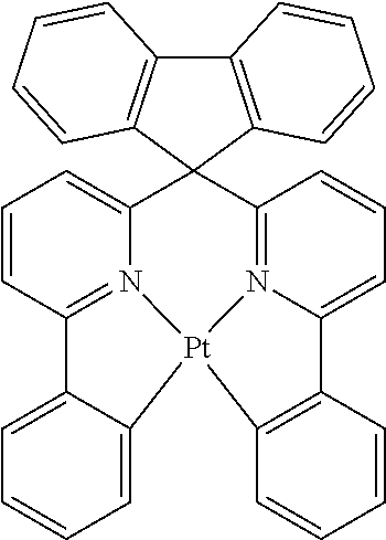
C1=CC2=N3C(=C1)C1(C4=N5C(=CC=C4)C4=C(C=CC=C4)[Pt]35C3=CC=CC=C23)C2=C(C3=C1C=CC=C3)C=CC=C2
